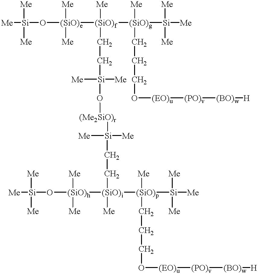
[Me][Si](O[(SiO)e]([(SiO)f]([Me])(CC[Si]([Me])([Me])O[(Me2SiO)r][Si]([Me])([Me])CC[(SiO)i]([(SiO)h](O[Si]([Me])([Me])[Me])([Me])[Me])([Me])[(SiO)p]([Si]([Me])([Me])[Me])([Me])CCCO[(EO)u][(PO)v][(BO)w][H])[(SiO)g]([Si]([Me])([Me])[Me])([Me])CCCO[(EO)u][(PO)v][(BO)w][H])([Me])[Me])([Me])[Me]
